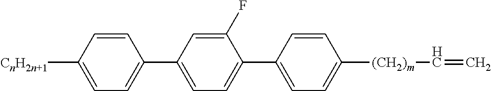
C1(C2=CC=C([CnH2n+1])C=C2)=CC=C(C2=CC=C([(CH2)m]C=C)C=C2)C(F)=C1
